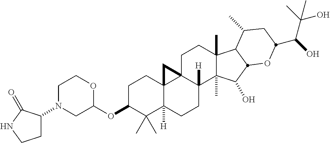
C1C(OC2OCCN(C3CCNC3=O)C2)C(C)(C)C2([H])C3(C1)C1(C([H])(CC2)C2(C)C(C)(CC1)C1C(C)CC(C(C(C)(O)C)O)OC1C2O)C3
